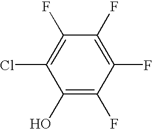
C1(O)=C(F)C(F)=C(F)C(F)=C1Cl
